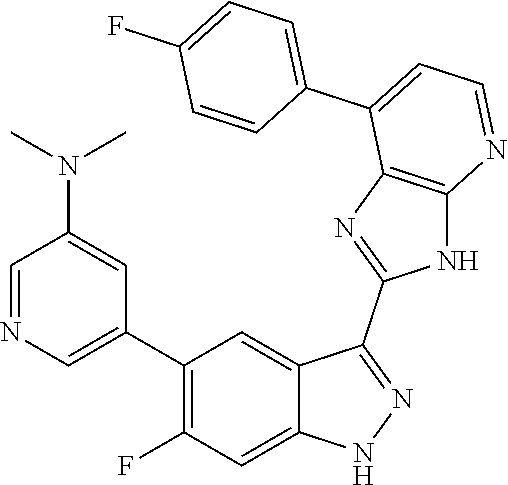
C1=NC=C(C2=C(F)C=C3C(=C2)C(C2=NC4=C(N2)N=CC=C4C2=CC=C(F)C=C2)=NN3)C=C1N(C)C
